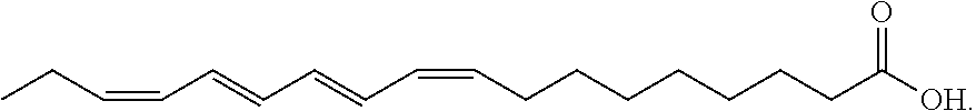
CCC=CC=CC=CC=CCCCCCCCC([OH])=O
